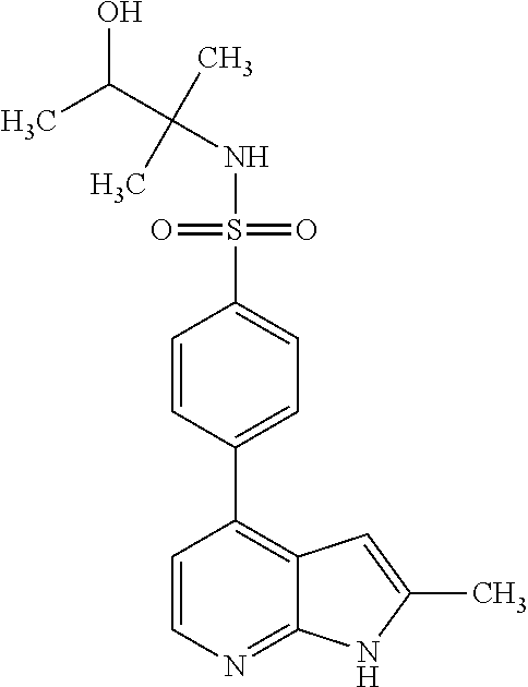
C(NS(=O)(=O)C1=CC=C(C2=C3C(=NC=C2)NC(C)=C3)C=C1)(C(C)O)(C)C
